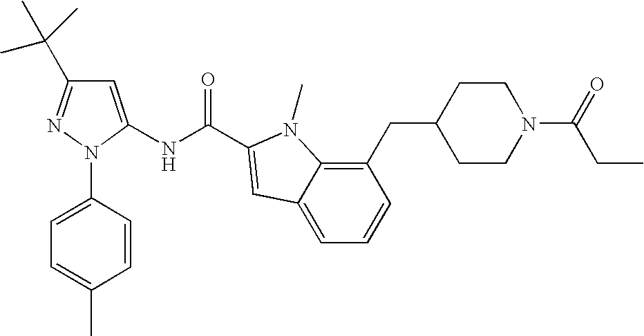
C1=C(NC(=O)C2=CC3=CC=CC(CC4CCN(C(=O)CC)CC4)=C3N2C)N(C2=CC=C(C)C=C2)N=C1C(C)(C)C
